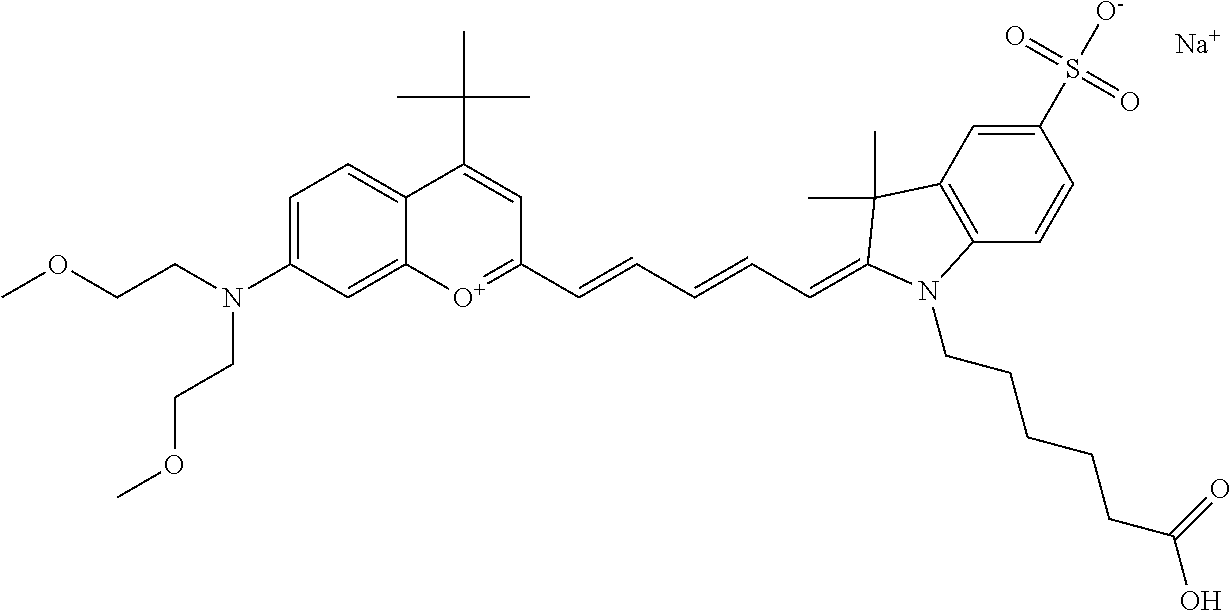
[Na].C1=C(N(CCOC)CCOC)C=C2C(=C1)C(C(C)(C)C)=CC(C=CC=CC=C1C(C)(C)C3=C(C=CC(S([O-])(=O)=O)=C3)N1CCCCCC(O)=O)=[O+]2
